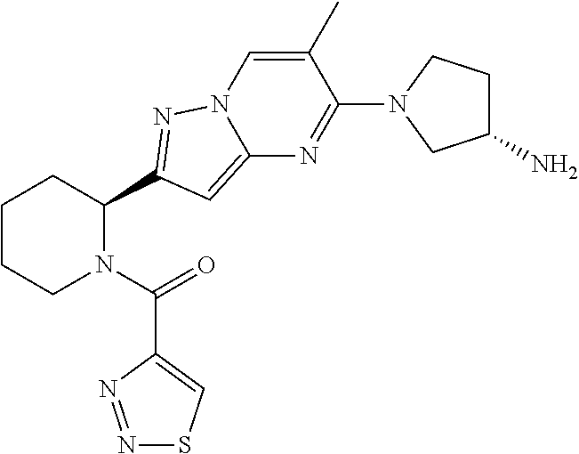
C1CCN(C(=O)C2=CSN=N2)C(C2=NN3C(=C2)N=C(N2CC(N)CC2)C(C)=C3)C1
